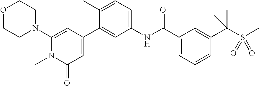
O1CCN(C2=CC(C3=CC(NC(C4=CC=CC(C(S(C)(=O)=O)(C)C)=C4)=O)=CC=C3C)=CC(=O)N2C)CC1
